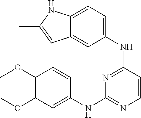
C1(OC)=C(OC)C=C(NC2=NC=CC(NC3=CC=C4C(=C3)C=C(C)N4)=N2)C=C1
